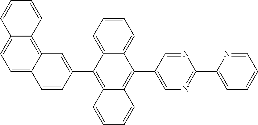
C1=C2C(=C3C(=C1)C=CC=C3)C=C(C1=C3C(=C(C4=CN=C(C5=CC=CC=N5)N=C4)C4=CC=CC=C14)C=CC=C3)C=C2
